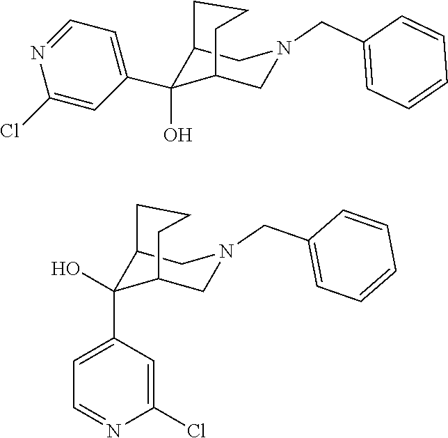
C1=NC(Cl)=CC(C2(O)C3CN(CC4=CC=CC=C4)CC2CCC3)=C1.OC1(C2=CC=NC(Cl)=C2)C2CN(CC3=CC=CC=C3)CC1CCC2
